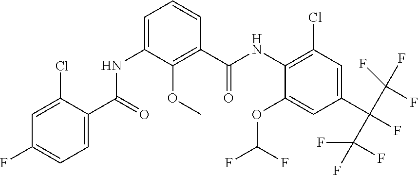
C1(OC(F)F)=CC(C(F)(C(F)(F)F)C(F)(F)F)=CC(Cl)=C1NC(C1=C(OC)C(NC(C2=CC=C(F)C=C2Cl)=O)=CC=C1)=O
